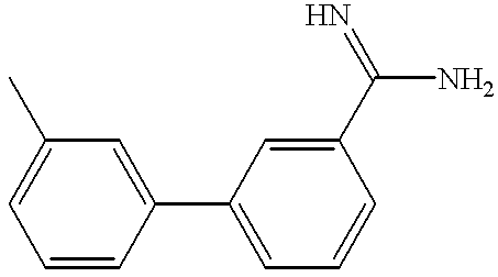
C1=CC(C2=CC=CC(C(=N)N)=C2)=CC(C)=C1
